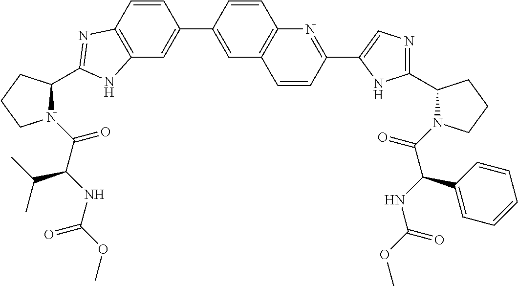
C12=C(C=C(C3=CC4=C(C=C3)N=C(C3=CN=C(C5N(C(=O)C(C6=CC=CC=C6)NC(=O)OC)CCC5)N3)C=C4)C=C1)NC(C1N(C(=O)C(NC(=O)OC)C(C)C)CCC1)=N2
